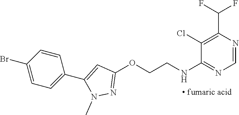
C1(NCCOC2=NN(C)C(C3=CC=C(Br)C=C3)=C2)=NC=NC(C(F)F)=C1Cl.[ fumaric acid]
